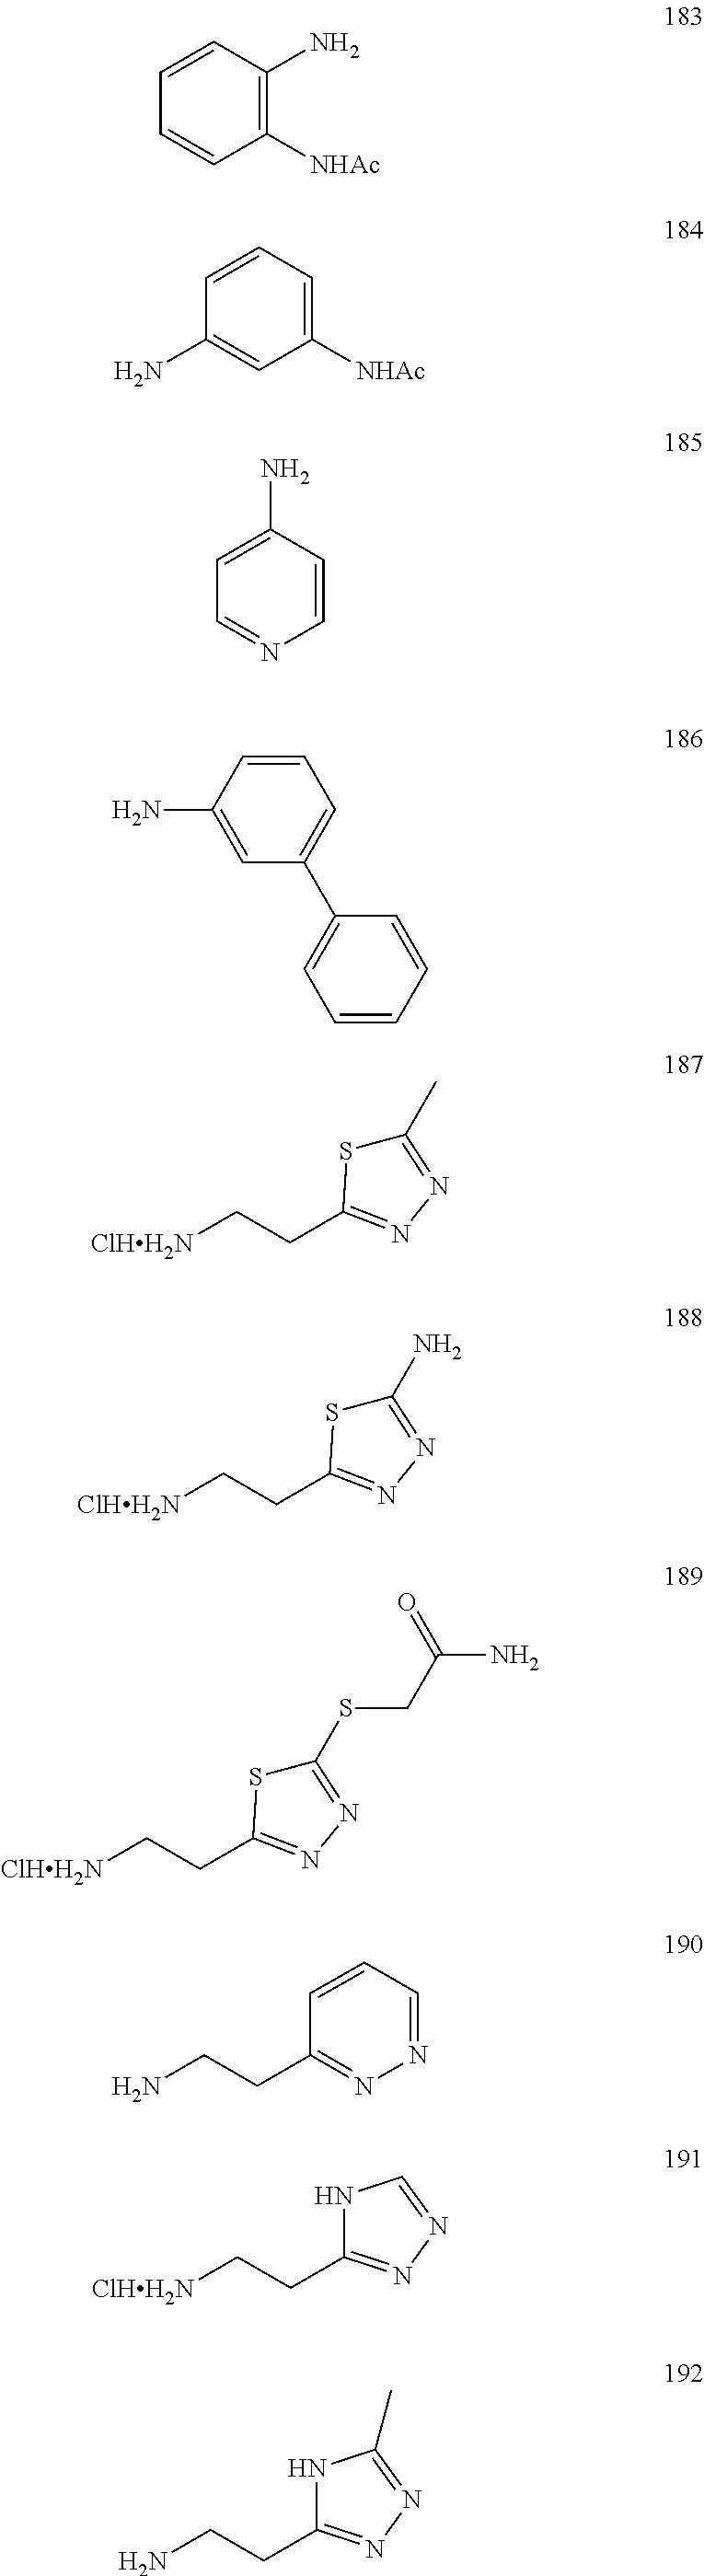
C1([NHAc])=C(N)C=CC=C1.C1([NHAc])=CC=CC(N)=C1.C1=CC(N)=CC=N1.C1=CC(N)=CC(C2=CC=CC=C2)=C1.[ClHH2N]CCC1=NN=C(C)S1.[ClHH2N]CCC1=NN=C(N)S1.[ClHH2N]CCC1=NN=C(SCC(=O)N)S1.NCCC1=NN=CC=C1.[ClHH2N]CCC1=NN=CN1.NCCC1=NN=C(C)N1
